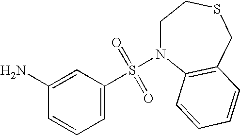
C1(N)=CC(S(=O)(=O)N2CCSCC3=C2C=CC=C3)=CC=C1
